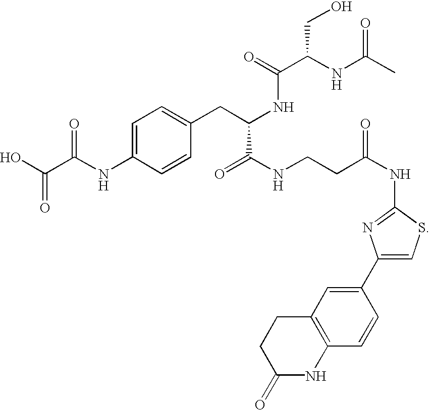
OC(C(NC1=CC=C(CC(NC(=O)C(NC(C)=O)CO)C(NCCC(NC2=NC(C3=CC4=C(C=C3)NC(=O)CC4)=CS2)=O)=O)C=C1)=O)=O
